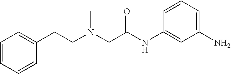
C1=CC=C(N)C=C1NC(CN(CCC1=CC=CC=C1)C)=O
